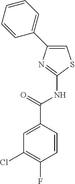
C1=C(C2=CC=CC=C2)N=C(NC(C2=CC(Cl)=C(F)C=C2)=O)S1
